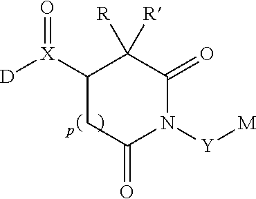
O=[X](C1C([R])([R])C(=O)N([Y][M])C(=O)C1)[D]
